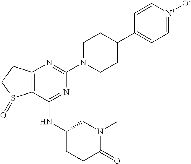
C12=C(C(NC3CCC(=O)N(C)C3)=NC(N3CCC(C4=CC=[N+]([O-])C=C4)CC3)=N1)S(=O)CC2
